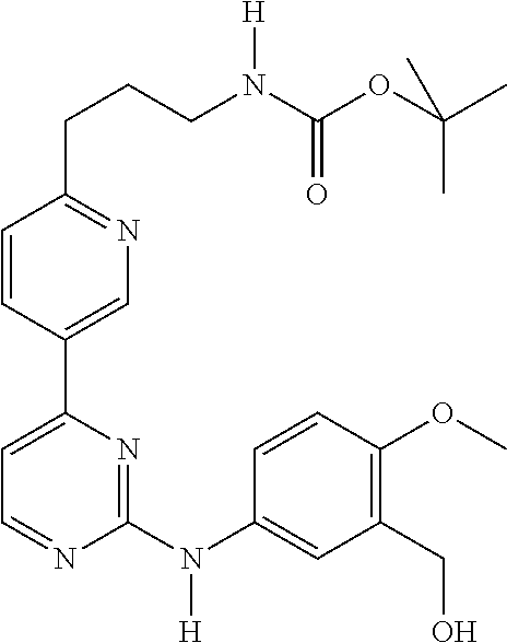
C1=C(C2=CN=C(CCCN(C(OC(C)(C)C)=O)[H])C=C2)N=C(N(C2=CC(CO)=C(OC)C=C2)[H])N=C1
